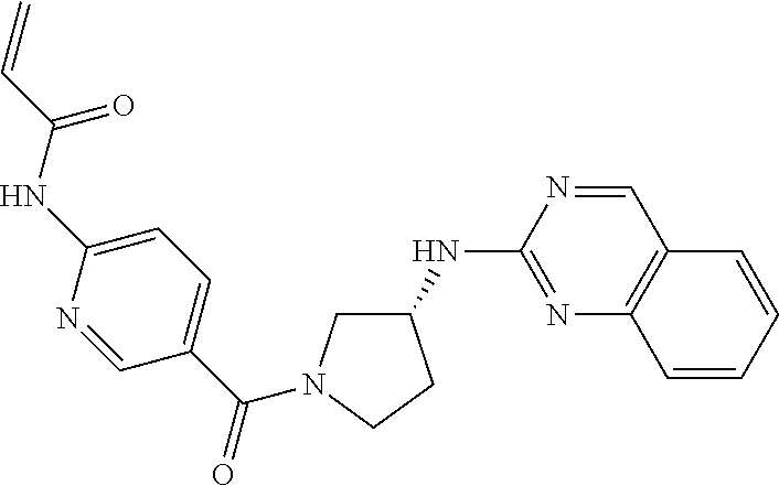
C1(NC2=NC3=C(C=N2)C=CC=C3)CN(C(C2=CC=C(NC(=O)C=C)N=C2)=O)CC1
